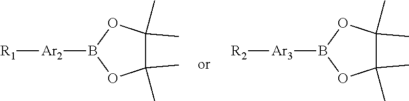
C1(C)(C)C(C)(C)OB([Ar2][R1])O1.C1(C)(C)C(C)(C)OB([Ar3][R2])O1
